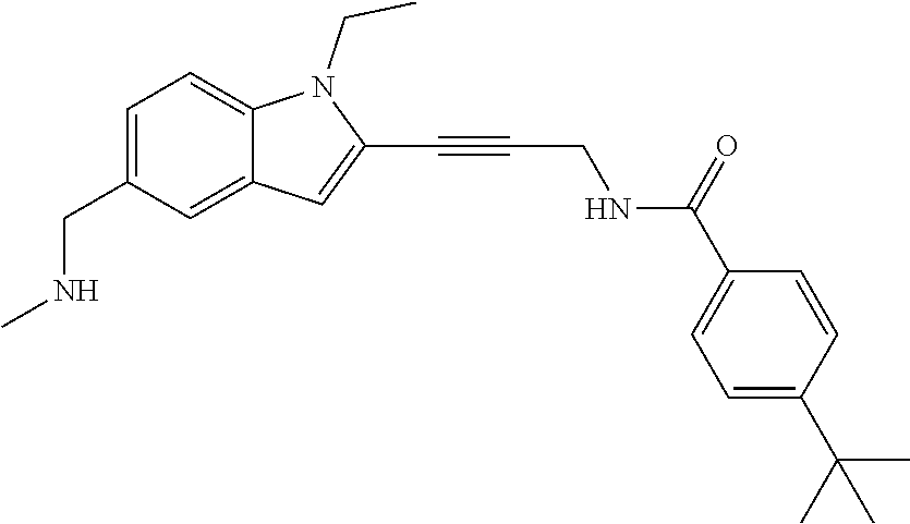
C1=C(CNC)C=C2C(=C1)N(CC)C(C#CCNC(C1=CC=C(C(C)(C)C)C=C1)=O)=C2
